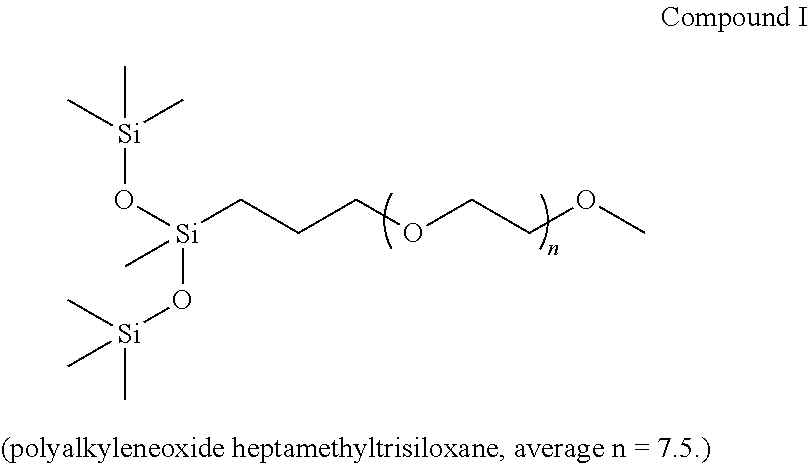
O([Si](CCCOCCOC)(C)O[Si](C)(C)C)[Si](C)(C)C
